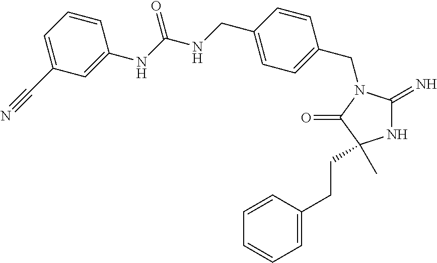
N1C(=N)N(CC2=CC=C(CNC(NC3=CC(C#N)=CC=C3)=O)C=C2)C(=O)C1(CCC1=CC=CC=C1)C
